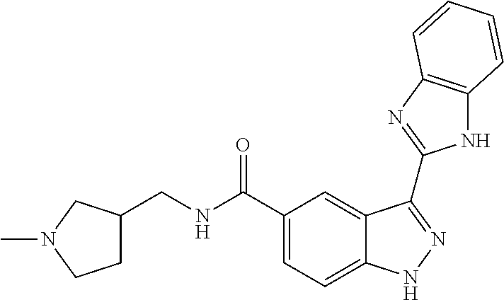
C1(C(NCC2CCN(C)C2)=O)=CC=C2C(=C1)C(C1=NC3=C(N1)C=CC=C3)=NN2
